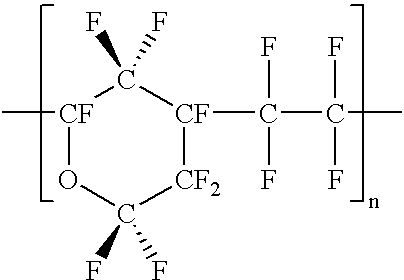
C[CF]1C(F)(F)[CF](C(C(C)(F)F)(F)F)[CF2]C(F)(F)O1
